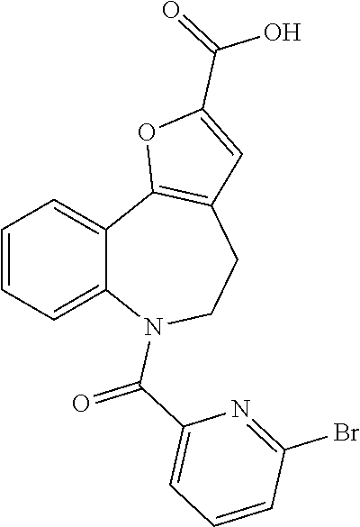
C1=CC=C2C(=C1)C1=C(CCN2C(C2=CC=CC(Br)=N2)=O)C=C(C(=O)O)O1
